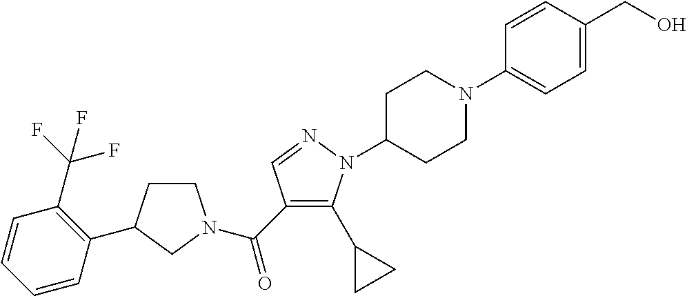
C1CC(C2=C(C(F)(F)F)C=CC=C2)CN1C(C1=C(C2CC2)N(C2CCN(C3=CC=C(CO)C=C3)CC2)N=C1)=O
